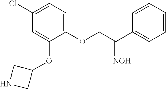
C1(Cl)=CC=C(OCC(C2=CC=CC=C2)=[NOH])C(OC2CNC2)=C1
